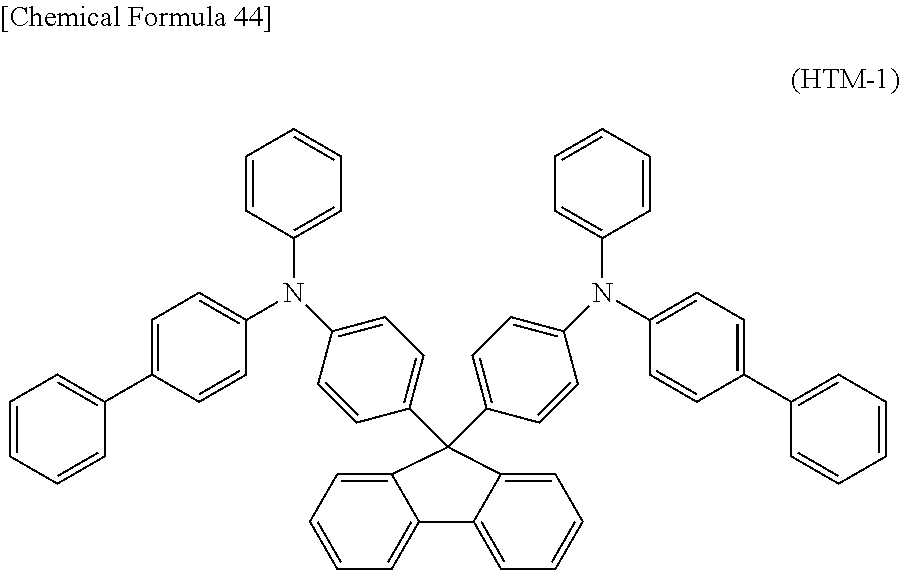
C1=CC(N(C2=CC=C(C3(C4=CC=C(N(C5=CC=CC=C5)C5=CC=C(C6=CC=CC=C6)C=C5)C=C4)C4=CC=CC=C4C4=CC=CC=C43)C=C2)C2=CC=C(C3=CC=CC=C3)C=C2)=CC=C1
